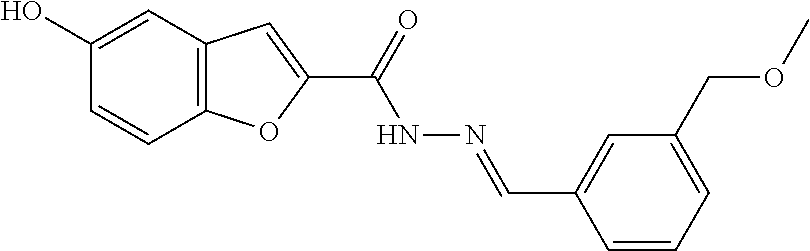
C12=C(C=C(O)C=C1)C=C(C(=O)NN=CC1=CC(COC)=CC=C1)O2
